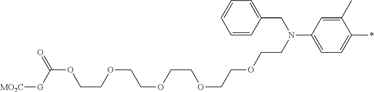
C1(C)=CC(N(CCOCCOCCOCCOCCOC(=O)[G][MO2C])CC2=CC=CC=C2)=CC=C1*
